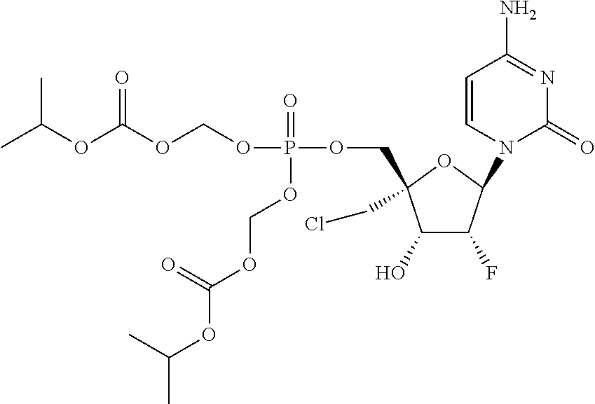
C1(O)C(F)C(N2C(=O)N=C(N)C=C2)OC1(COP(OCOC(OC(C)C)=O)(=O)OCOC(OC(C)C)=O)CCl
